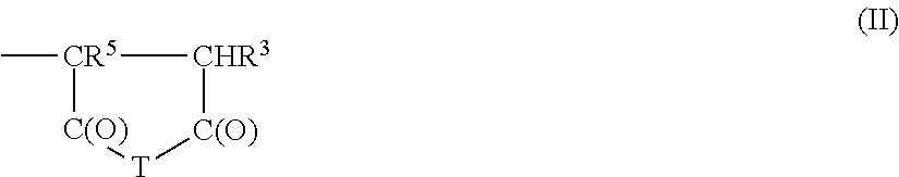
[CR5]1(C)[C(O)][T][C(O)][CHR3]1
